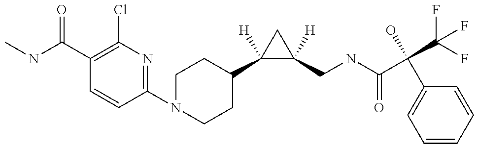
N1(C2=NC(Cl)=C(C(=O)NC)C=C2)CCC(C2([H])C([H])(CNC(=O)C(C3=CC=CC=C3)(O)C(F)(F)F)C2)CC1
